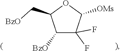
C1([BzO])C(F)(F)C([OMs])OC1C[BzO]
